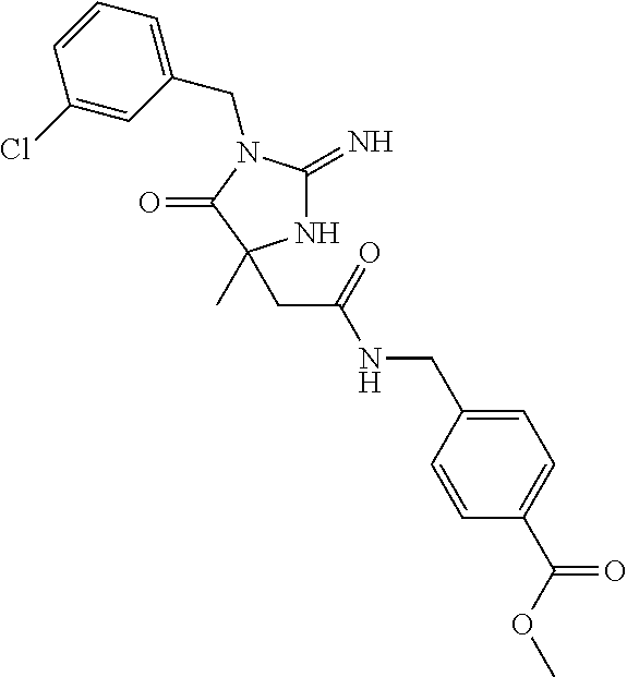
N1C(=N)N(CC2=CC=CC(Cl)=C2)C(=O)C1(C)CC(NCC1=CC=C(C(=O)OC)C=C1)=O
